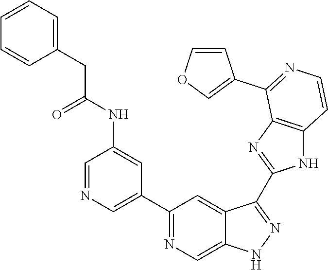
C1=NC=C(C2=NC=C3C(=C2)C(C2=NC4=C(N2)C=CN=C4C2=COC=C2)=NN3)C=C1NC(CC1=CC=CC=C1)=O
